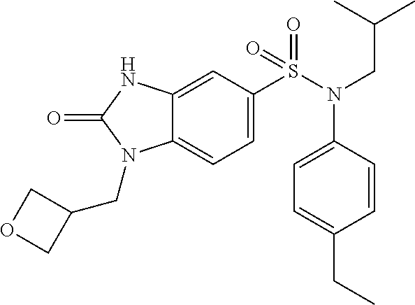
C1=C(S(=O)(N(C2=CC=C(CC)C=C2)CC(C)C)=O)C=C2C(=C1)N(CC1COC1)C(=O)N2
